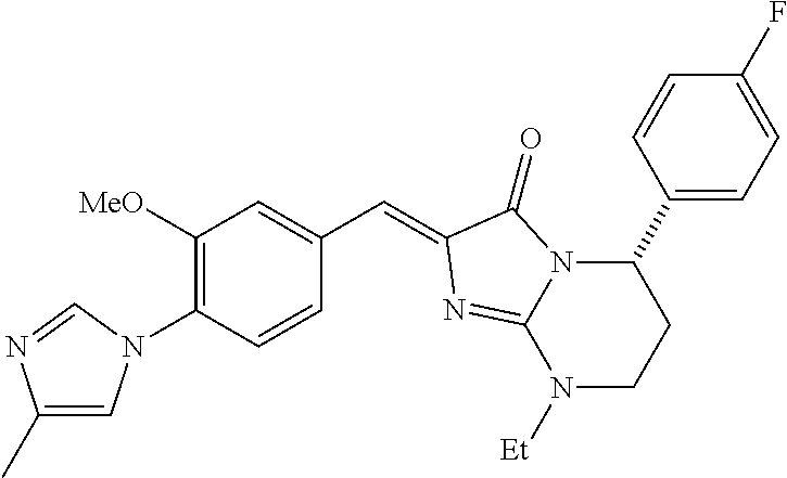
C1([MeO])=C(N2C=C(C)N=C2)C=CC(C=C2C(=O)N3C(C4=CC=C(F)C=C4)CCN([Et])C3=N2)=C1
